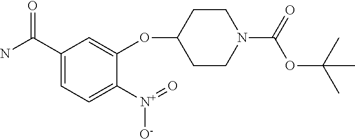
C1(C(N)=O)=CC=C([N+](=O)[O-])C(OC2CCN(C(=O)OC(C)(C)C)CC2)=C1
